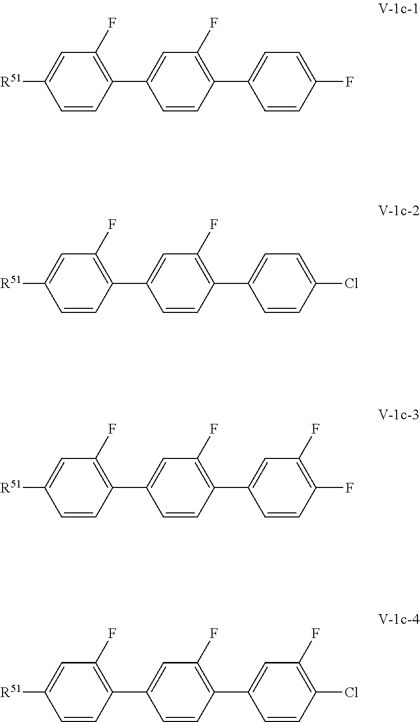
[R51]C1=CC(F)=C(C2=CC(F)=C(C3=CC=C(F)C=C3)C=C2)C=C1.[R51]C1=CC(F)=C(C2=CC(F)=C(C3=CC=C(Cl)C=C3)C=C2)C=C1.[R51]C1=CC(F)=C(C2=CC(F)=C(C3=CC(F)=C(F)C=C3)C=C2)C=C1.[R51]C1=CC(F)=C(C2=CC(F)=C(C3=CC(F)=C(Cl)C=C3)C=C2)C=C1
